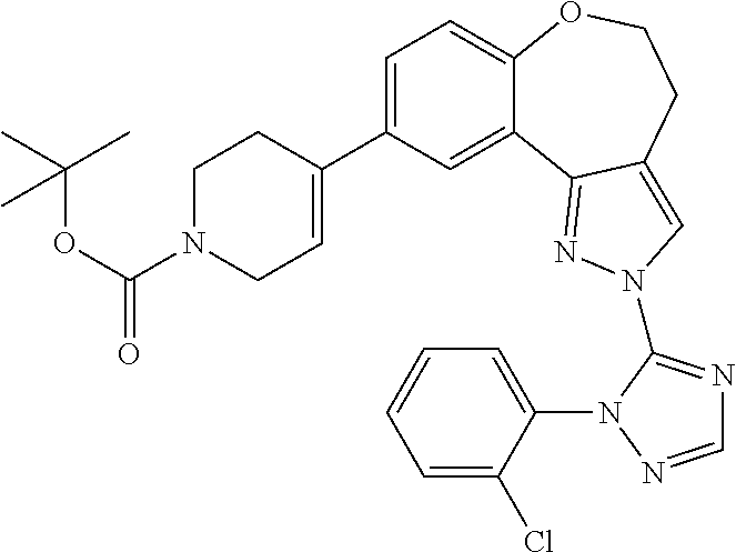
C1=C(C2=CCN(C(OC(C)(C)C)=O)CC2)C=C2C(=C1)OCCC1=CN(C3=NC=NN3C3=CC=CC=C3Cl)N=C21
